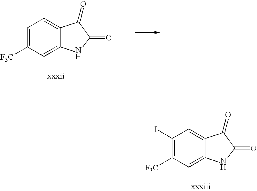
C1=C([F3C])C=C2C(=C1)C(=O)C(=O)N2.C1(I)=C([F3C])C=C2C(=C1)C(=O)C(=O)N2
